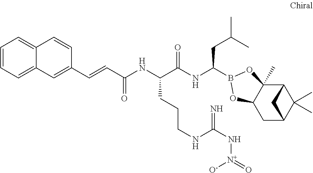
C12C3(C)C(CC(C1(C)C)C2)OB(C(NC(C(NC(=O)C=CC1=CC2=CC=CC=C2C=C1)CCCNC(N[N+](=O)[O-])=N)=O)CC(C)C)O3
